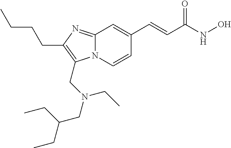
N12C(=NC(CCCC)=C1CN(CC(CC)CC)CC)C=C(C=CC(NO)=O)C=C2
